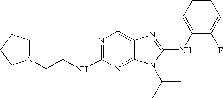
C1=C(F)C(NC2=NC3=CN=C(NCCN4CCCC4)N=C3N2C(C)C)=CC=C1
